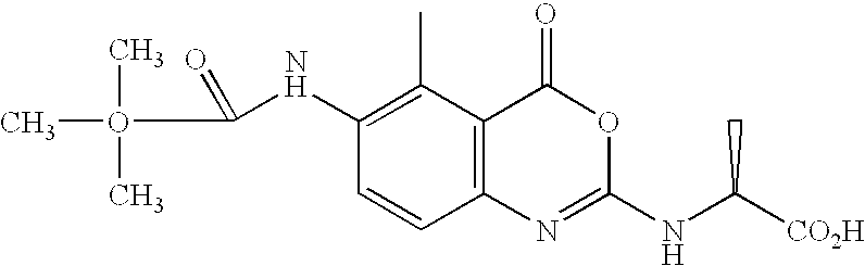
C1(NC(O(C)(C)C)=O)=C(C)C2=C(C=C1)N=C(NC([CO2H])C)OC2=O
